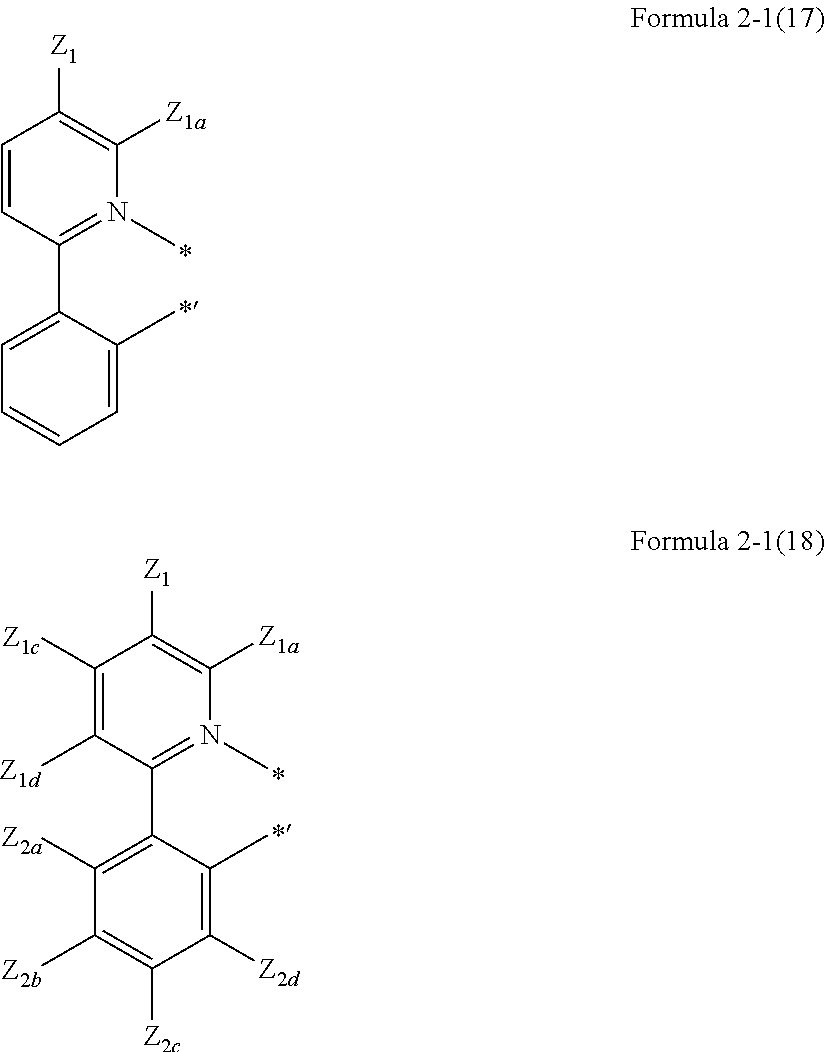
C1=CC(C2=CC=CC=C2C)=N(C)C([Z1a])=C1[Z1].C1([Z1c])=C([Z1d])C(C2=C([Z2a])C([Z2b])=C([Z2c])C([Z2d])=C2C)=N(C)C([Z1a])=C1[Z1]
